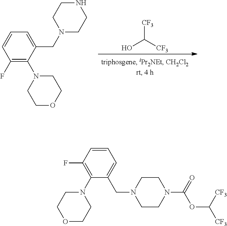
C1(CN2CCNCC2)=CC=CC(F)=C1N1CCOCC1.[CF3]C([CF3])O.C1(F)=C(N2CCOCC2)C(CN2CCN(C(=O)OC([CF3])[CF3])CC2)=CC=C1
